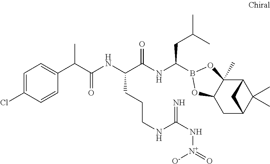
C12C3(C)C(CC(C1(C)C)C2)OB(C(NC(C(NC(=O)C(C1=CC=C(Cl)C=C1)C)CCCNC(N[N+](=O)[O-])=N)=O)CC(C)C)O3
